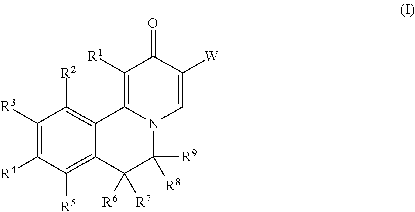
C1([R3])=C([R4])C([R5])=C2C(=C1[R2])C1=C([R1])C(=O)C([W])=CN1C([R8])([R9])C2([R6])[R7]
